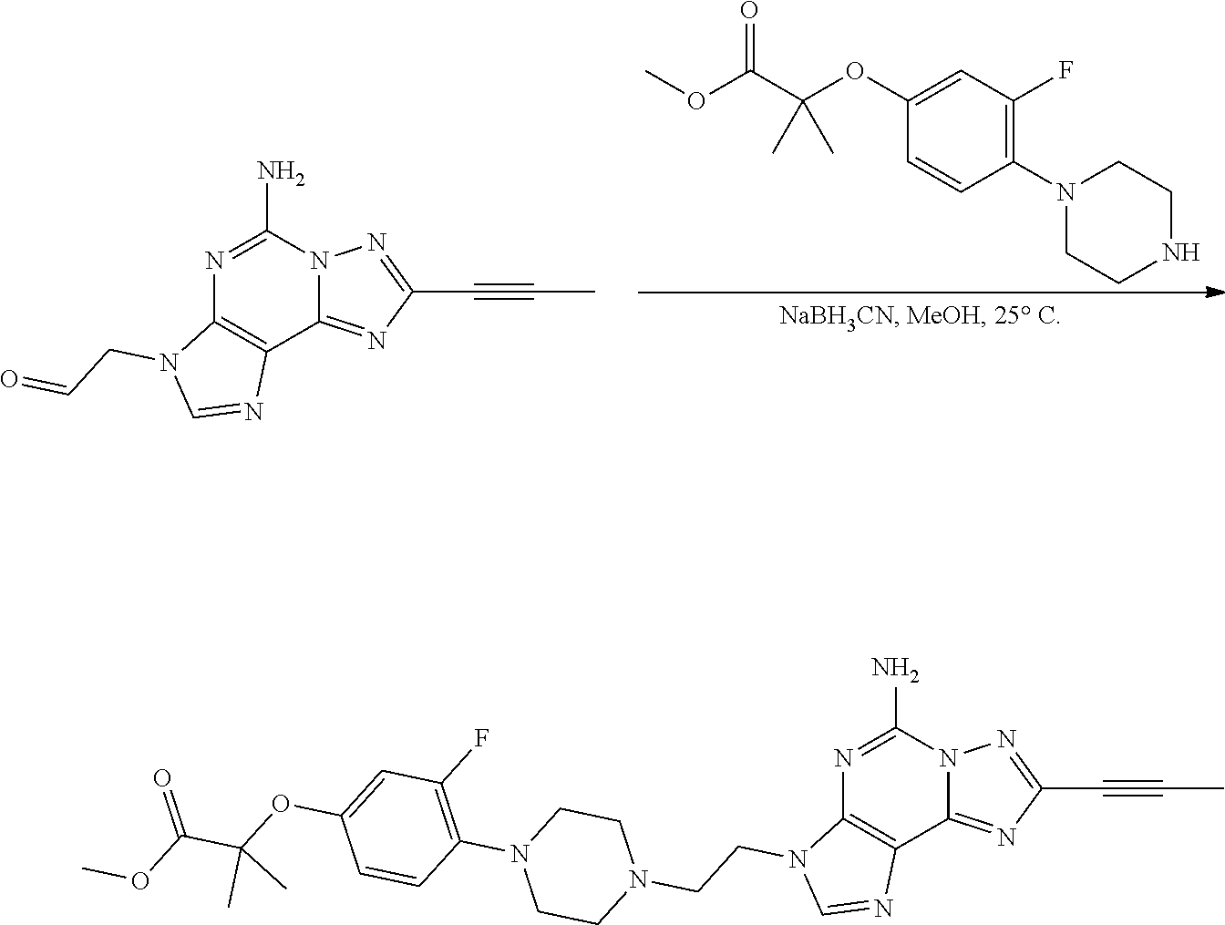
C12=NC(C#CC)=NN1C(N)=NC1=C2N=CN1CCN1CCN(C2=C(F)C=C(OC(C(OC)=O)(C)C)C=C2)CC1.C12=NC(C#CC)=NN1C(N)=NC1=C2N=CN1CC=O.N1(C2=C(F)C=C(OC(C(OC)=O)(C)C)C=C2)CCNCC1
